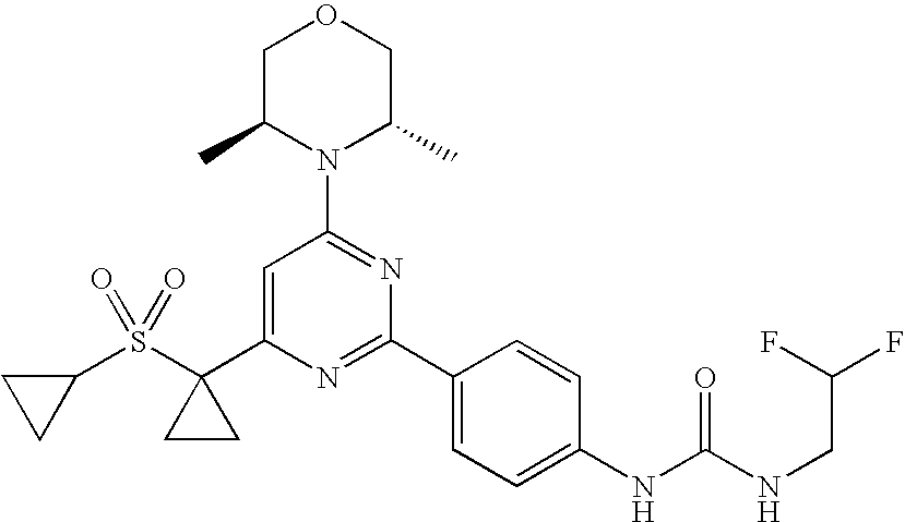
C1(S(C2(C3=CC(N4C(C)COCC4C)=NC(C4=CC=C(NC(NCC(F)F)=O)C=C4)=N3)CC2)(=O)=O)CC1
